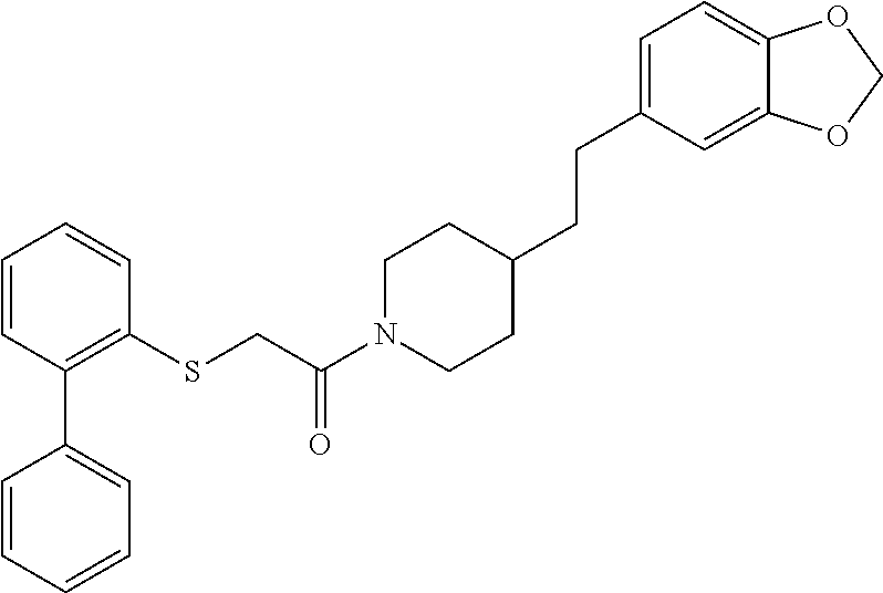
C1=CC(C2=CC=CC=C2)=C(SCC(N2CCC(CCC3=CC=C4C(=C3)OCO4)CC2)=O)C=C1
